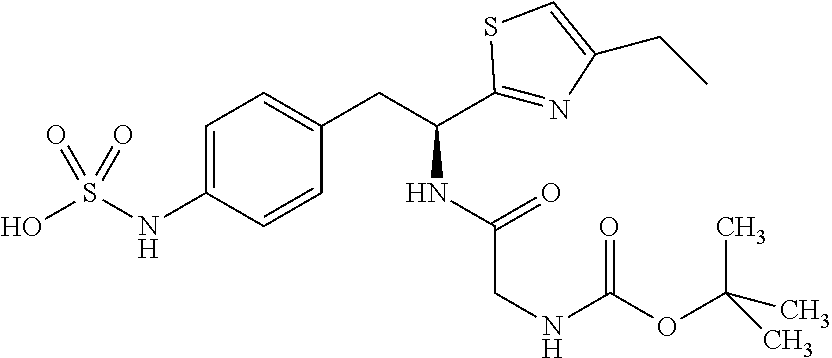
C1=C(NS(O)(=O)=O)C=CC(CC(C2=NC(CC)=CS2)NC(CNC(OC(C)(C)C)=O)=O)=C1
